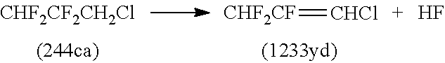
[CHF2CF]=[CHCl].F.[CHF2CF2CH2Cl]
